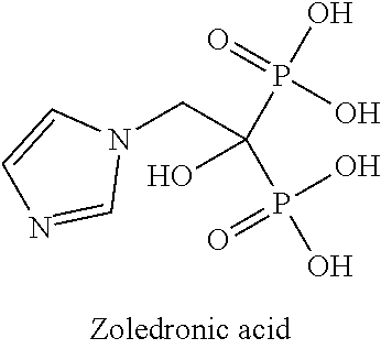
P(C(P(O)(O)=O)(CN1C=CN=C1)O)(O)(=O)O
